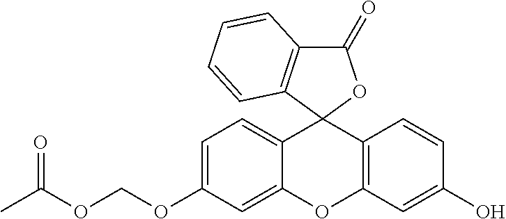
C12=CC=C(OCOC(C)=O)C=C1OC1=C(C=CC(O)=C1)C21OC(=O)C2=C1C=CC=C2
